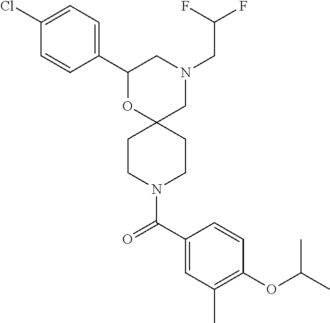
N1(CC(F)F)CC2(OC(C3=CC=C(Cl)C=C3)C1)CCN(C(C1=CC(C)=C(OC(C)C)C=C1)=O)CC2
